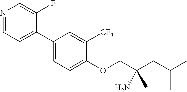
N1=CC=C(C2=CC=C(OCC(CC(C)C)(N)C)C([CF3])=C2)C(F)=C1
